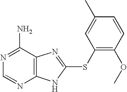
N1=C(N)C2=C(N=C1)NC(SC1=C(OC)C=CC(C)=C1)=N2
